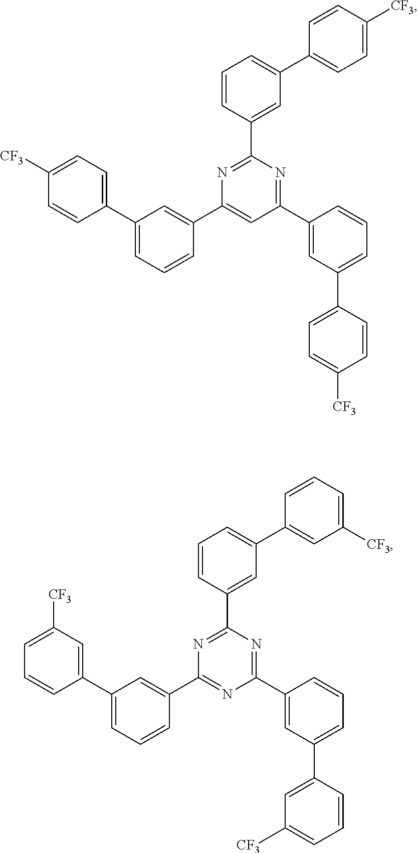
C1(C2=CC(C3=CC=C([CF3])C=C3)=CC=C2)=CC(C2=CC(C3=CC=C([CF3])C=C3)=CC=C2)=NC(C2=CC(C3=CC=C([CF3])C=C3)=CC=C2)=N1.C1(C2=CC(C3=CC([CF3])=CC=C3)=CC=C2)=NC(C2=CC(C3=CC([CF3])=CC=C3)=CC=C2)=NC(C2=CC(C3=CC([CF3])=CC=C3)=CC=C2)=N1
